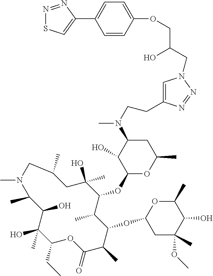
C1(CC)C(C)(O)C(O)C(C)N(C)CC(C)CC(O)(C)C(OC2OC(C)CC(N(C)CCC3=CN(CC(COC4=CC=C(C5=CSN=N5)C=C4)O)N=N3)C2O)C(C)C(OC2CC(C)(OC)C(O)C(C)O2)C(C)C(=O)O1
